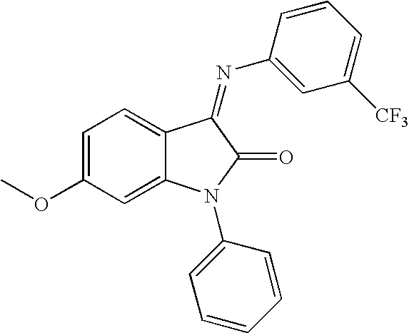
C1=C(OC)C=C2C(=C1)C(=NC1=CC([CF3])=CC=C1)C(=O)N2C1=CC=CC=C1
